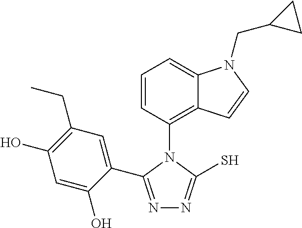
C1(C2=NN=C(S)N2C2=C3C(=CC=C2)N(CC2CC2)C=C3)=CC(CC)=C(O)C=C1O
